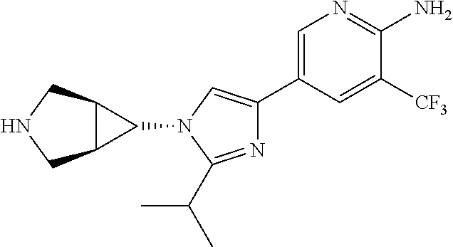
C1=C(C2=CN(C3C4C3CNC4)C(C(C)C)=N2)C=C([CF3])C(N)=N1
